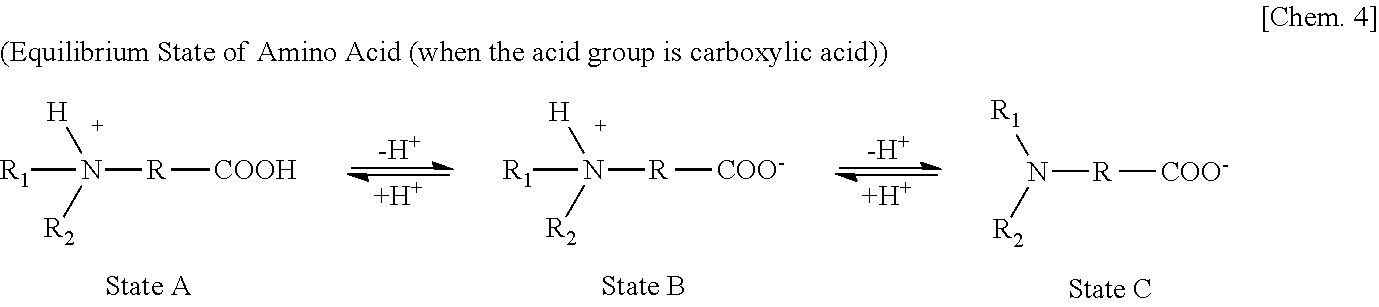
[-H+].[H].[-H+].[H].[R1]N([R][COOH])([H])[R2].[R1]N([R][COO-])([H])[R2].N([R][COO-])([R2])[R1]
